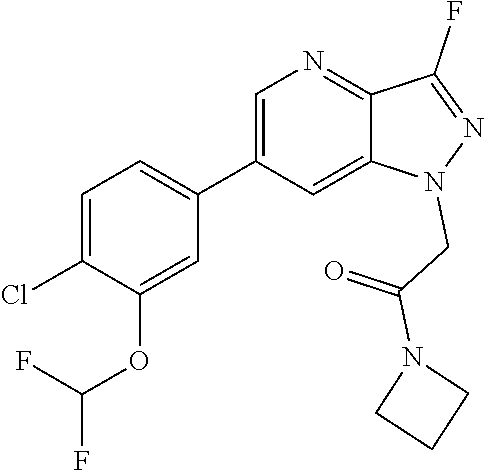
C1(C2=CN=C3C(=C2)N(CC(=O)N2CCC2)N=C3F)=CC=C(Cl)C(OC(F)F)=C1
